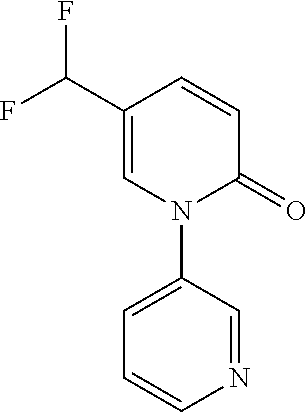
N1(C2=CC=CN=C2)C(=O)C=CC(C(F)F)=C1
